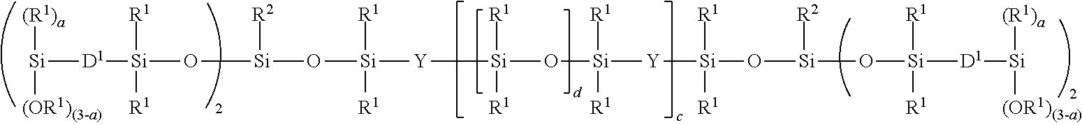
[Si]([(R1)a])([(OR1)(3-a)])[D1][Si]([R1])([R1])O[Si]([R2])O[Si]([R1])([Y][Si]([R1])([R1])O[Si]([R1])([R1])[Y][Si]([R1])(O[Si]([R2])O[Si]([R1])([R1])[D1][Si]([(R1)a])[(OR1)(3-a)])[R1])[R1]
